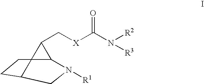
C123C(C[X]C(N([R2])[R3])=O)C1N([R1])CC2CC3
